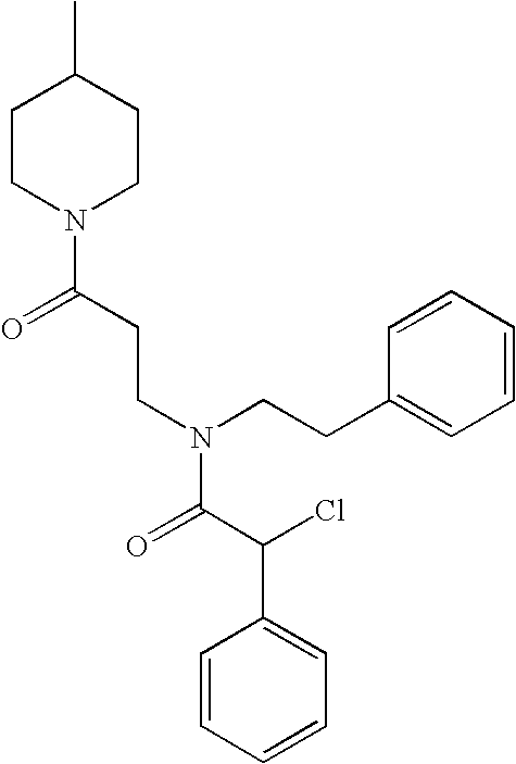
C1CN(C(CCN(C(C(Cl)C2=CC=CC=C2)=O)CCC2=CC=CC=C2)=O)CCC1C
